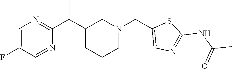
C1=C(F)C=NC(C(C2CCCN(CC3=CN=C(NC(C)=O)S3)C2)C)=N1
